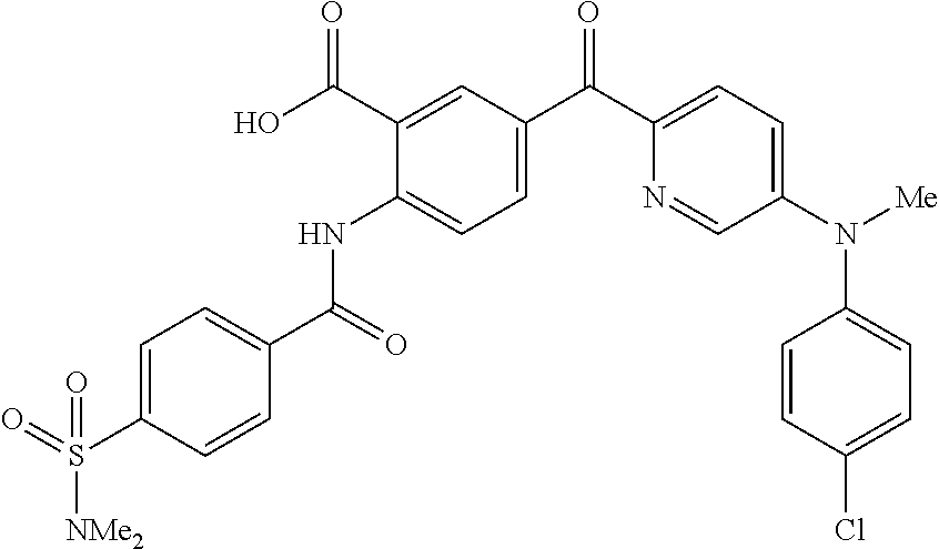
C1=C(S(=O)([NMe2])=O)C=CC(C(=O)NC2=CC=C(C(C3=CC=C(N([Me])C4=CC=C(Cl)C=C4)C=N3)=O)C=C2C(O)=O)=C1
